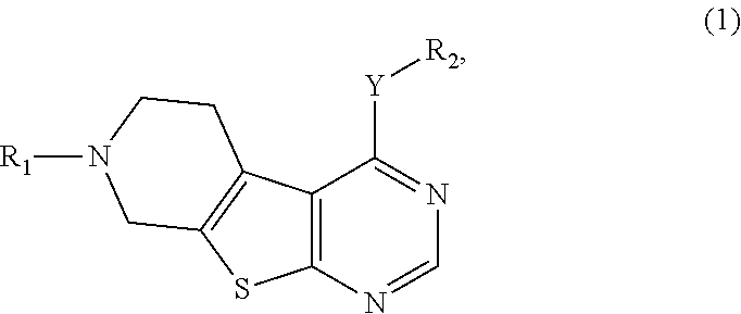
C1CN([R1])CC2=C1C1=C(N=CN=C1[Y][R2])S2
